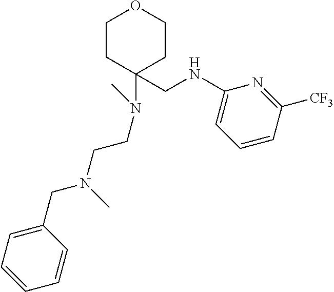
C1CC(CNC2=CC=CC([CF3])=N2)(N(CCN(CC2=CC=CC=C2)C)C)CCO1
